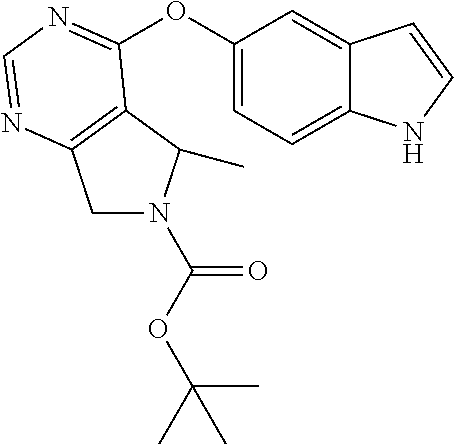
C1N(C(OC(C)(C)C)=O)C(C)C2=C1N=CN=C2OC1=CC=C2C(=C1)C=CN2
